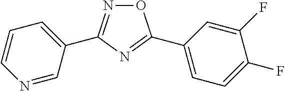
O1N=C(C2=CC=CN=C2)N=C1C1=CC=C(F)C(F)=C1
